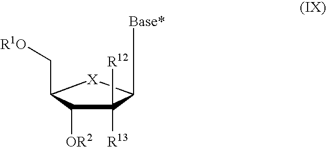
C1([R13])([R12])C([OR2])C(C[R1O])[X]C1[Base*]
